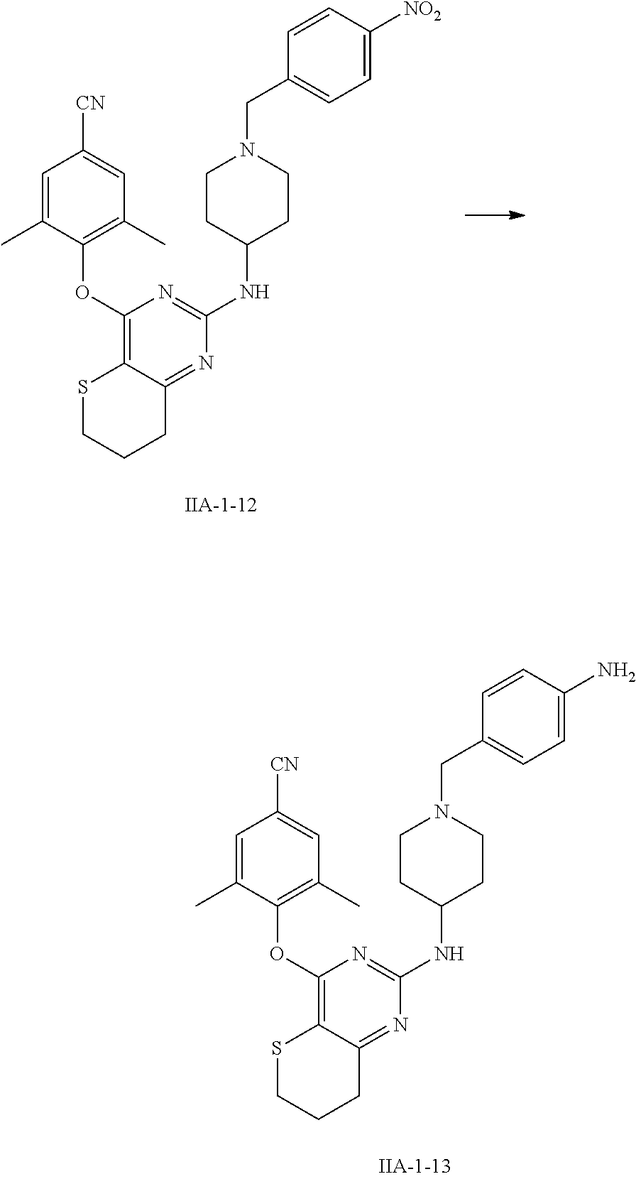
C1(OC2=C(C)C=C([CN])C=C2C)=C2C(=NC(NC3CCN(CC4=CC=C([NO2])C=C4)CC3)=N1)CCCS2.C1(OC2=C(C)C=C([CN])C=C2C)=C2C(=NC(NC3CCN(CC4=CC=C(N)C=C4)CC3)=N1)CCCS2
